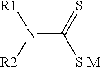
C(N([R1])[R2])(=S)[S M]
